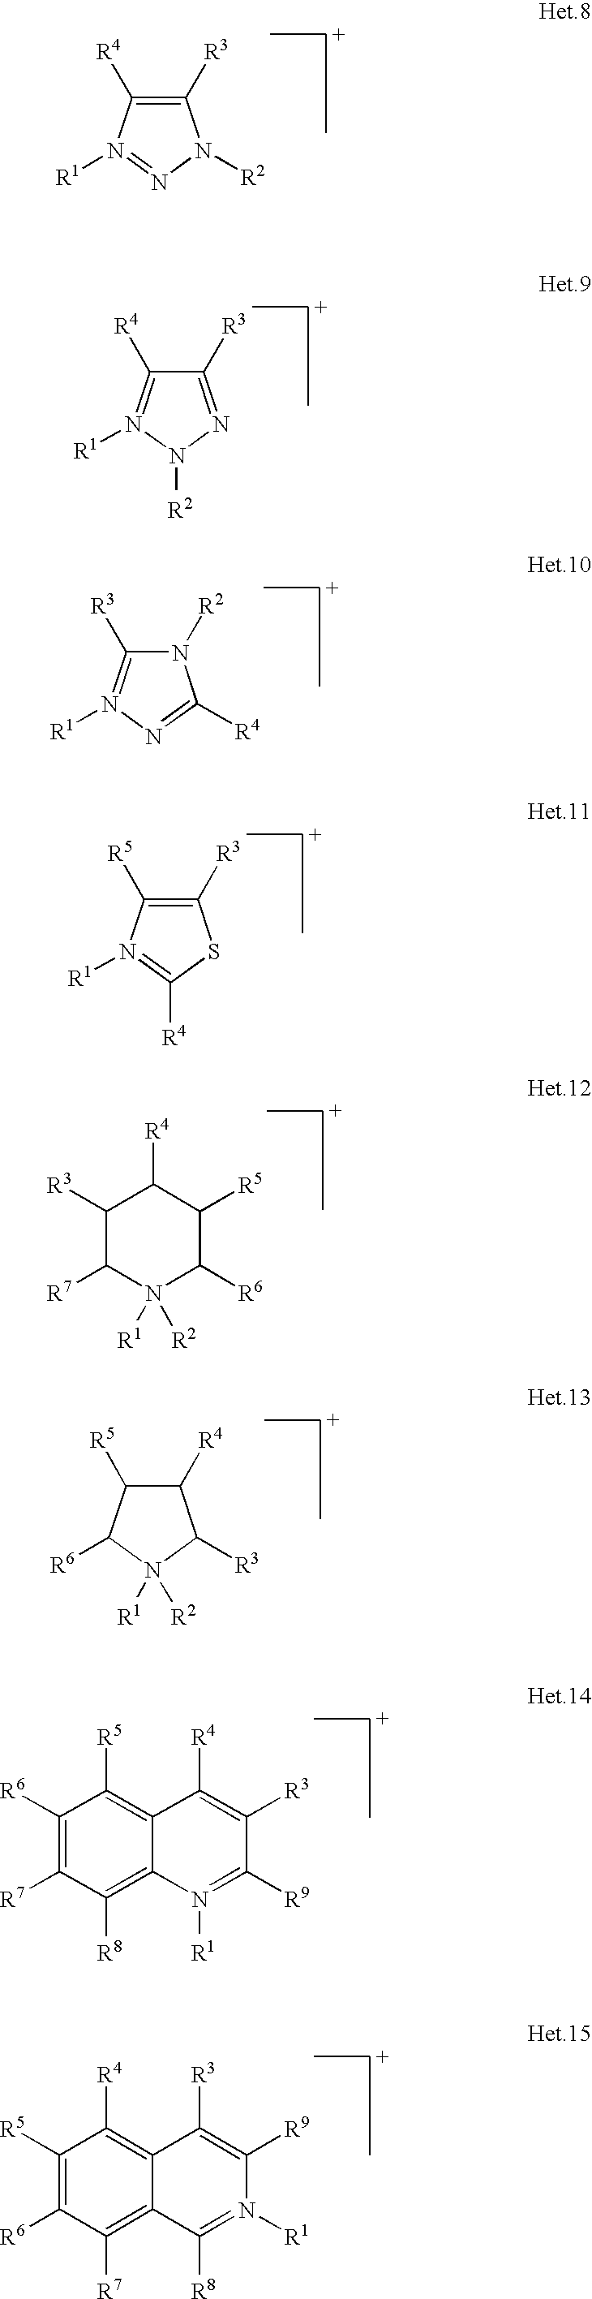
C1([R3])=C([R4])N([R1])=NN1[R2].C1([R3])=NN([R2])N([R1])=C1[R4].N1([R2])C([R3])=N([R1])N=C1[R4].C1([R3])=C([R5])N([R1])=C([R4])S1.C1([R3])C([R7])N([R1])([R2])C([R6])C([R5])C1[R4].C1([R4])C([R5])C([R6])N([R1])([R2])C1[R3].C1([R6])=C([R7])C([R8])=C2C(=C1[R5])C([R4])=C([R3])C([R9])=N2[R1].C1([R5])=C([R6])C([R7])=C2C(=C1[R4])C([R3])=C([R9])N([R1])=C2[R8]
